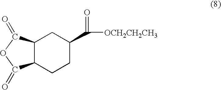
C12C(CCC(C([OCH2CH2CH3])=O)C1)C(=O)OC2=O
